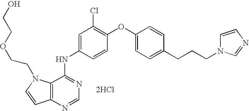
[2HCl].C1=C(NC2=NC=NC3=C2N(CCOCCO)C=C3)C=CC(OC2=CC=C(CCCN3C=CN=C3)C=C2)=C1Cl
